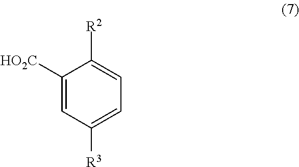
C1=C([R3])C=C([HO2C])C([R2])=C1
